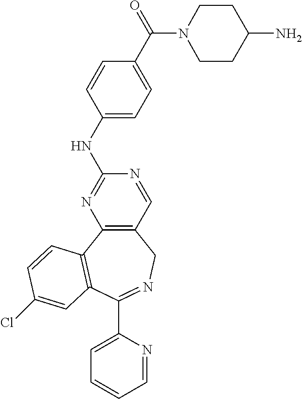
C12=C(C3=C(C(C4=CC=CC=N4)=NC1)C=C(Cl)C=C3)N=C(NC1=CC=C(C(=O)N3CCC(N)CC3)C=C1)N=C2
